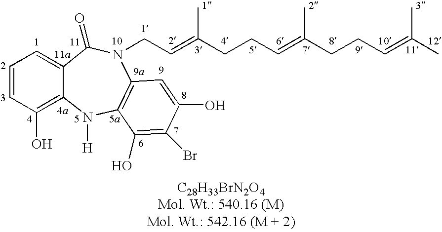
C1=CC(O)=C2C(=C1)C(=O)N(CC=C(CCC=C(CCC=C(C)C)C)C)C1=C(N2[H])C(O)=C(Br)C(O)=C1
